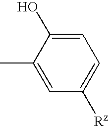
C1=C(O)C(C)=CC([Rz])=C1
